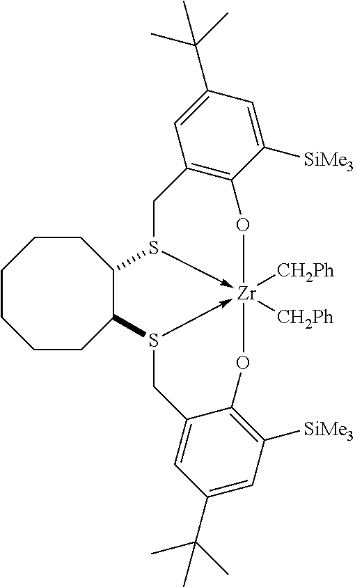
C12=C(C([SiMe3])=CC(C(C)(C)C)=C1)O[Zr]13([CH2Ph])([CH2Ph])-S(C2)C2C(S->1CC1=CC(C(C)(C)C)=CC([SiMe3])=C1O3)CCCCCC2
